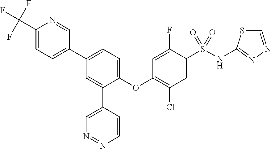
C1(C(F)(F)F)=CC=C(C2=CC=C(OC3=C(Cl)C=C(S(NC4=NN=CS4)(=O)=O)C(F)=C3)C(C3=CN=NC=C3)=C2)C=N1
